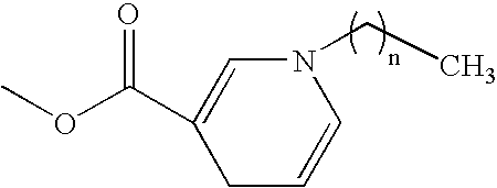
C1C=CN(CC)C=C1C(OC)=O
